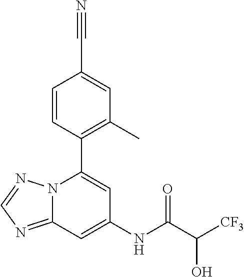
C1=CC(C2=CC(NC(=O)C([CF3])O)=CC3=NC=NN23)=C(C)C=C1C#N
